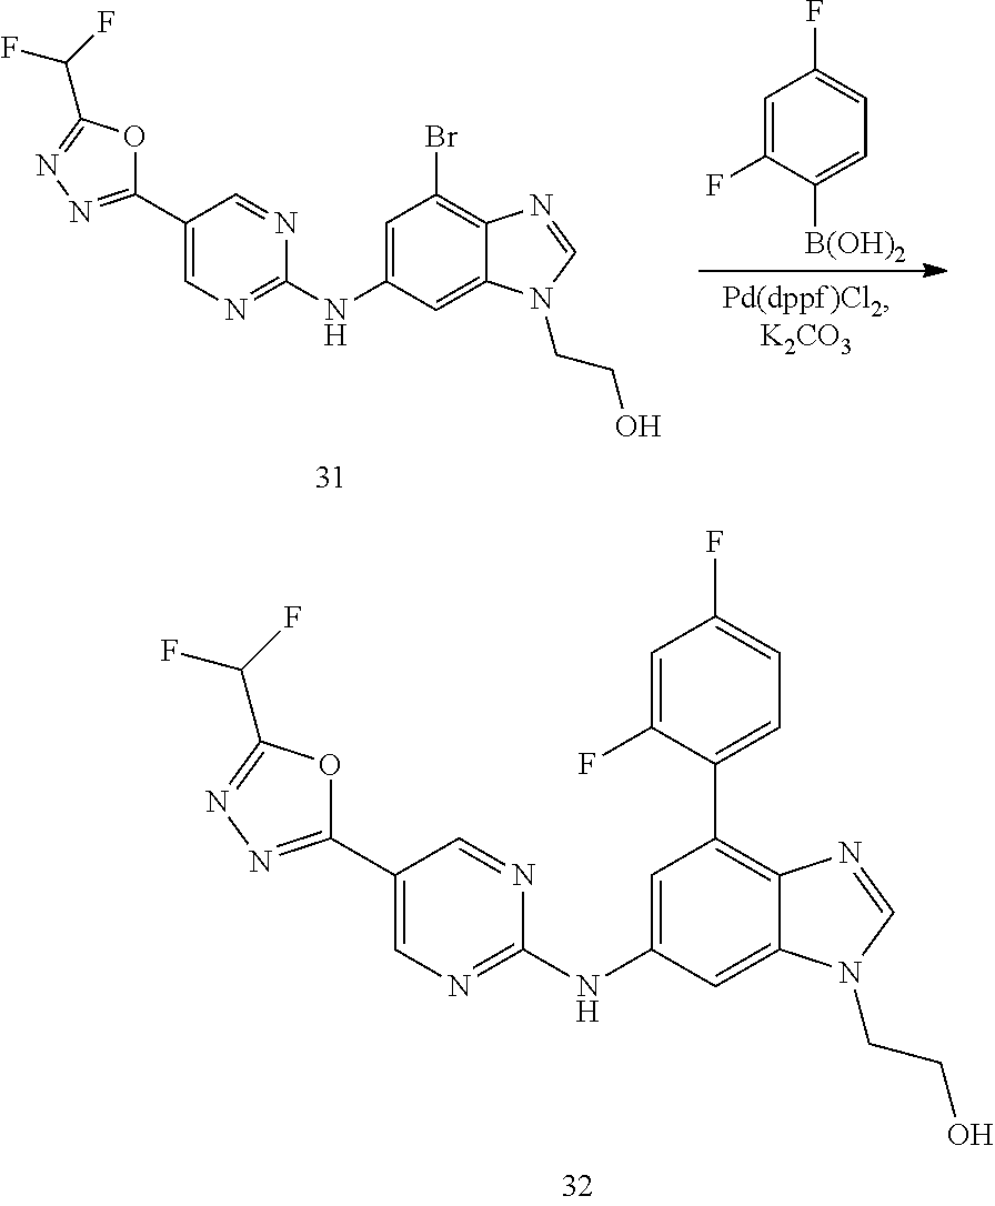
C1=C(NC2=NC=C(C3=NN=C(C(F)F)O3)C=N2)C=C2C(=C1C1=CC=C(F)C=C1F)N=CN2CCO.C1=C(F)C([B(OH)2])=CC=C1F.C1=C(NC2=NC=C(C3=NN=C(C(F)F)O3)C=N2)C=C2C(=C1Br)N=CN2CCO
